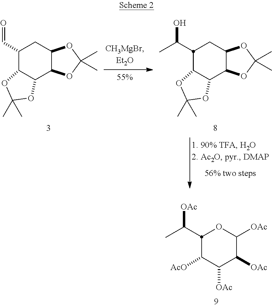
C1([AcO])C([OAc])C([OAc])C([OAc])OC1C([OAc])C.C12C(C3C(CC1C(O)C)OC(C)(C)O3)OC(C)(C)O2.C1(C=O)C2C(C3C(C1)OC(C)(C)O3)OC(C)(C)O2
